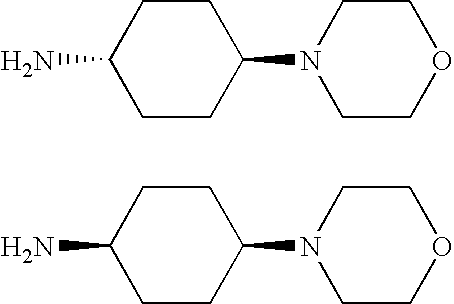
C1CC(N)CCC1N1CCOCC1.C1CC(N)CCC1N1CCOCC1
